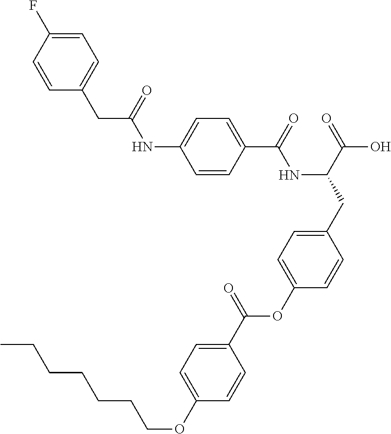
C1=CC(C(=O)NC(CC2=CC=C(OC(C3=CC=C(OCCCCCCC)C=C3)=O)C=C2)C(=O)O)=CC=C1NC(CC1=CC=C(F)C=C1)=O
